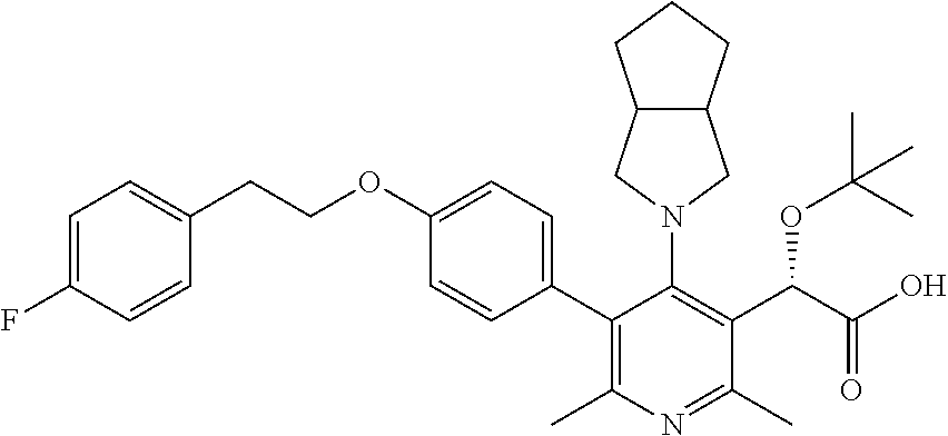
C1=C(F)C=CC(CCOC2=CC=C(C3=C(C)N=C(C)C(C(C(O)=O)OC(C)(C)C)=C3N3CC4C(C3)CCC4)C=C2)=C1
